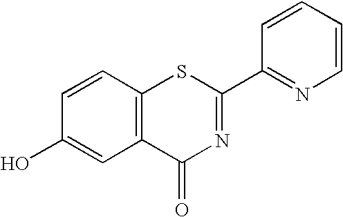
C1(O)=CC2=C(C=C1)SC(C1=NC=CC=C1)=NC2=O
